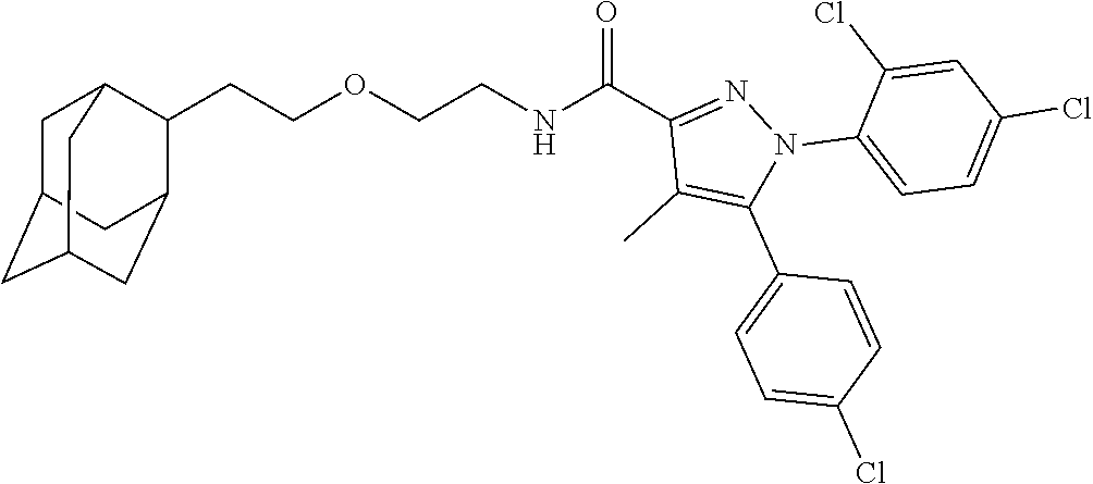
O(CCNC(C1=NN(C2=CC=C(Cl)C=C2Cl)C(C2=CC=C(Cl)C=C2)=C1C)=O)CCC1C2CC3CC(CC1C3)C2
